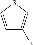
C1=CSC=C1*
